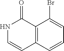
N1C=CC2=C(C1=O)C(Br)=CC=C2
